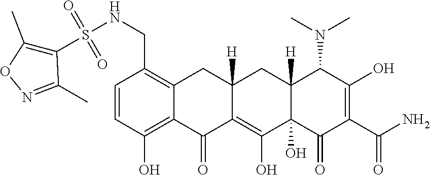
C1=CC(O)=C2C(=C1CNS(C1=C(C)ON=C1C)(=O)=O)CC1([H])C(=C(O)C3(O)C([H])(C1)C(N(C)C)C(O)=C(C(N)=O)C3=O)C2=O
